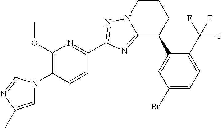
C12=NC(C3=NC(OC)=C(N4C=C(C)N=C4)C=C3)=NN1CCCC2C1=CC(Br)=CC=C1C(F)(F)F
